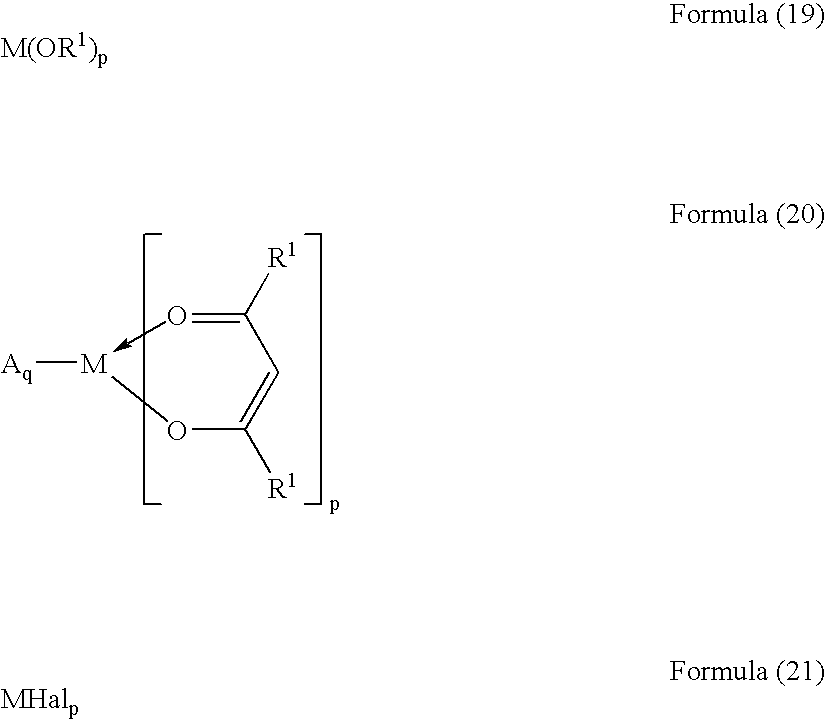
O1C([R1])=CC([R1])=O->[M]1[Aq]
